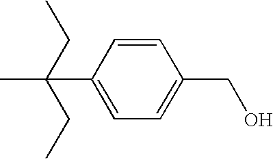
C1(C(C)(CC)CC)=CC=C(CO)C=C1
